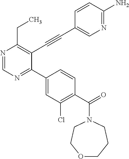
N1=CN=C(C2=CC(Cl)=C(C(=O)N3CCCOCC3)C=C2)C(C#CC2=CN=C(N)C=C2)=C1CC
